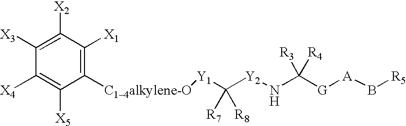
C([Y2]NC([G][A]B[R5])([R4])[R3])([R8])([R7])[Y1][C14alkylene-O]C1=C([X1])C([X2])=C([X3])C([X4])=C1[X5]
